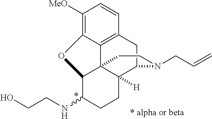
C1([MeO])=C2C3=C(C=C1)CC1C4([H])C3(C(C(NCCO)CC4)O2)CCN1CC=C
